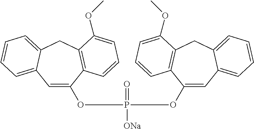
C1=C(OP([ONa])(=O)OC2=CC3=CC=CC=C3CC3=C2C=CC=C3OC)C2=C(CC3=CC=CC=C13)C(OC)=CC=C2
